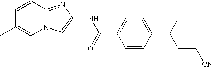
C1=CC2=NC(NC(=O)C3=CC=C(C(CC[CN])(C)C)C=C3)=CN2C=C1C
